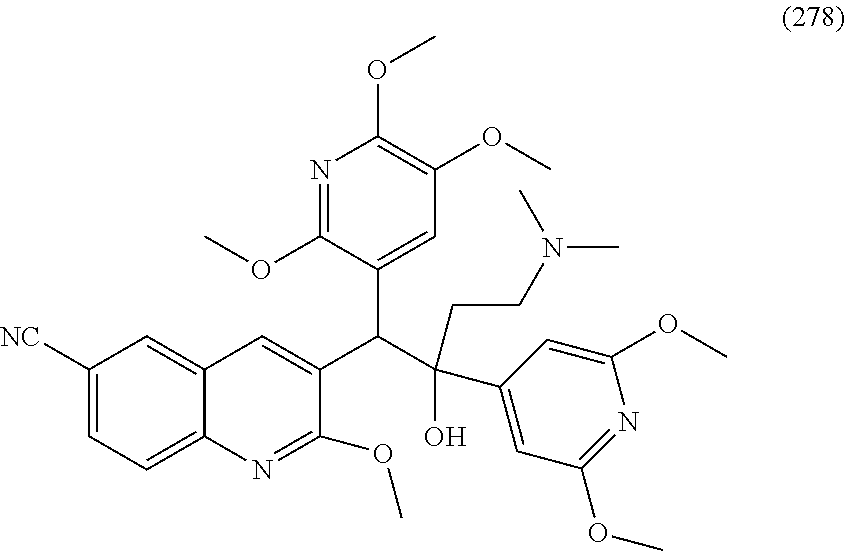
C1([NC])=CC=C2C(=C1)C=C(C(C(O)(C1=CC(OC)=NC(OC)=C1)CCN(C)C)C1=CC(OC)=C(OC)N=C1OC)C(OC)=N2
